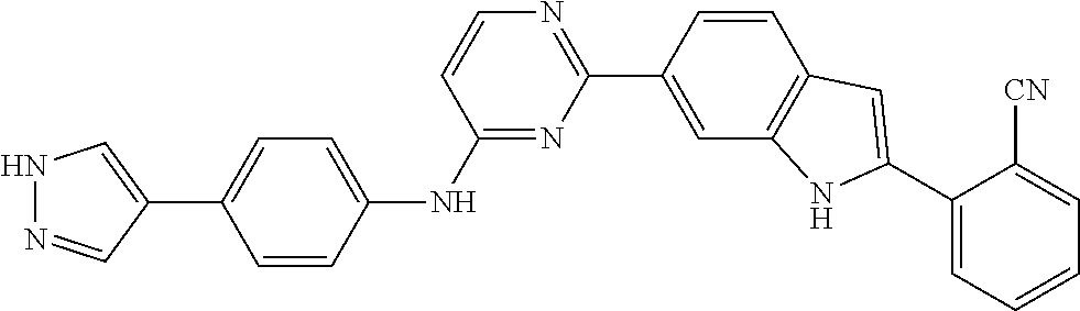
N1=C(NC2=CC=C(C3=CNN=C3)C=C2)C=CN=C1C1=CC2=C(C=C1)C=C(C1=CC=CC=C1[CN])N2
